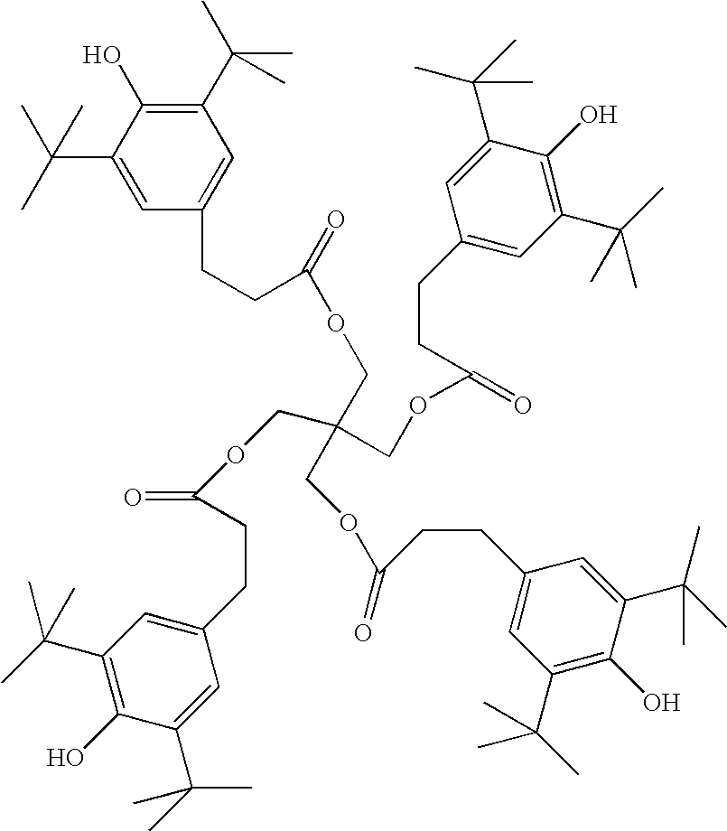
C1=C(C(C)(C)C)C(O)=C(C(C)(C)C)C=C1CCC(=O)OCC(COC(CCC1=CC(C(C)(C)C)=C(O)C(C(C)(C)C)=C1)=O)(COC(=O)CCC1=CC(C(C)(C)C)=C(O)C(C(C)(C)C)=C1)COC(CCC1=CC(C(C)(C)C)=C(O)C(C(C)(C)C)=C1)=O
